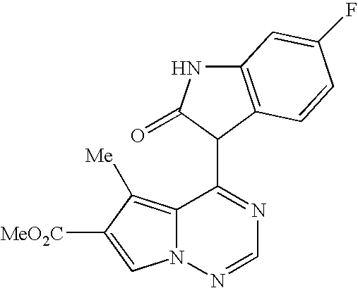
C12=C([Me])C([MeO2C])=CN1N=CN=C2C1C(=O)NC2=C1C=CC(F)=C2
